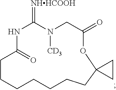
N1C(=O)CCCCCCCC2(OC(=O)CN([CD3])C1=[NHHCOOH])CC2
